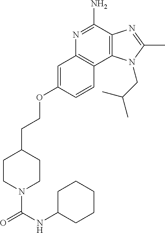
N1=C(N)C2=C(C3=C1C=C(OCCC1CCN(C(NC4CCCCC4)=O)CC1)C=C3)N(CC(C)C)C(C)=N2
